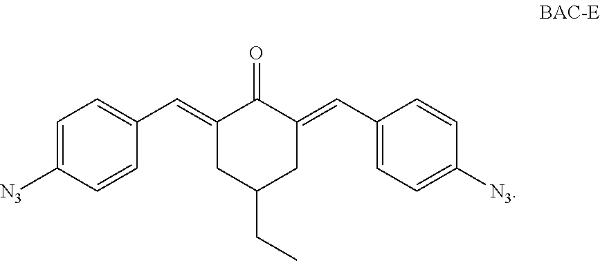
C1(=CC2=CC=C([N3])C=C2)CC(CC)CC(=CC2=CC=C([N3])C=C2)C1=O
